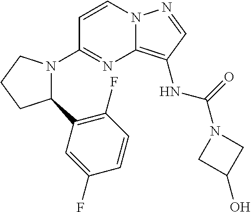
C1=CN2C(=C(NC(N3CC(O)C3)=O)C=N2)N=C1N1C(C2=C(F)C=CC(F)=C2)CCC1
